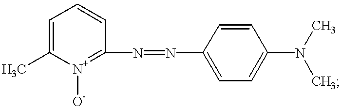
C1=C(C)[N+]([O-])=C(N=NC2=CC=C(N(C)C)C=C2)C=C1
